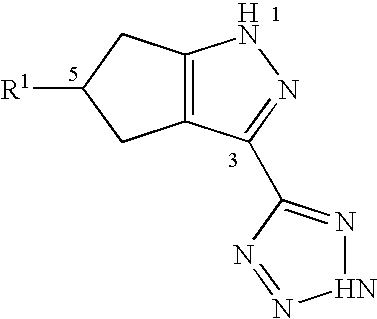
C12=C(C(C3=NNN=N3)=NN1)CC([R1])C2
